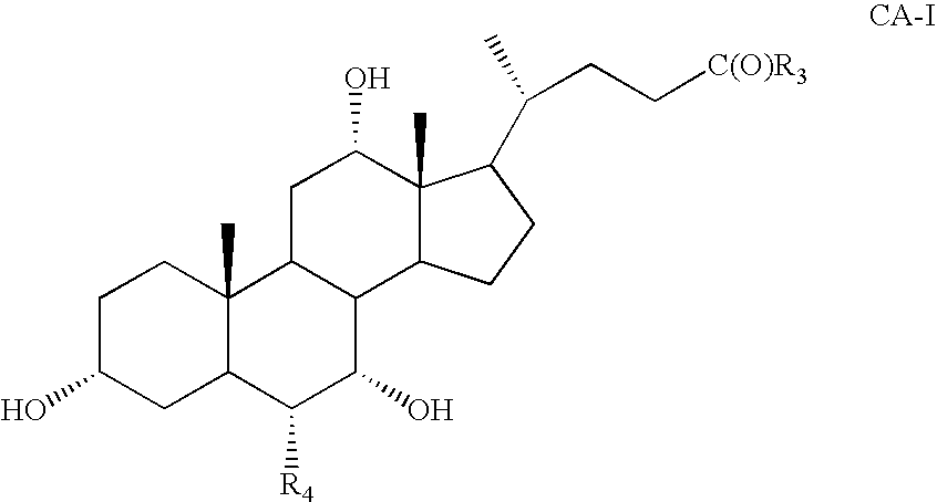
C1C(O)CC2C(C)(C1)C1C(C(O)C2[R4])C2C(C)(C(O)C1)C(C(C)CC[C(O)R3])CC2
